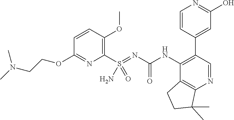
C1(C2=CC(O)=NC=C2)=C(NC(N=S(C2=C(OC)C=CC(OCCN(C)C)=N2)(=O)N)=O)C2=C(N=C1)C(C)(C)CC2
